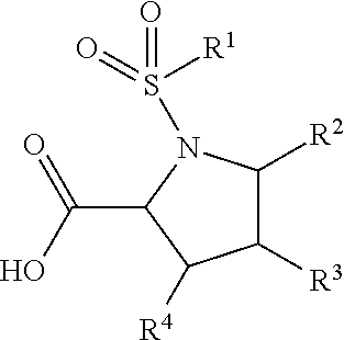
O=C(O)C1C([R4])C([R3])C([R2])N1S([R1])(=O)=O
